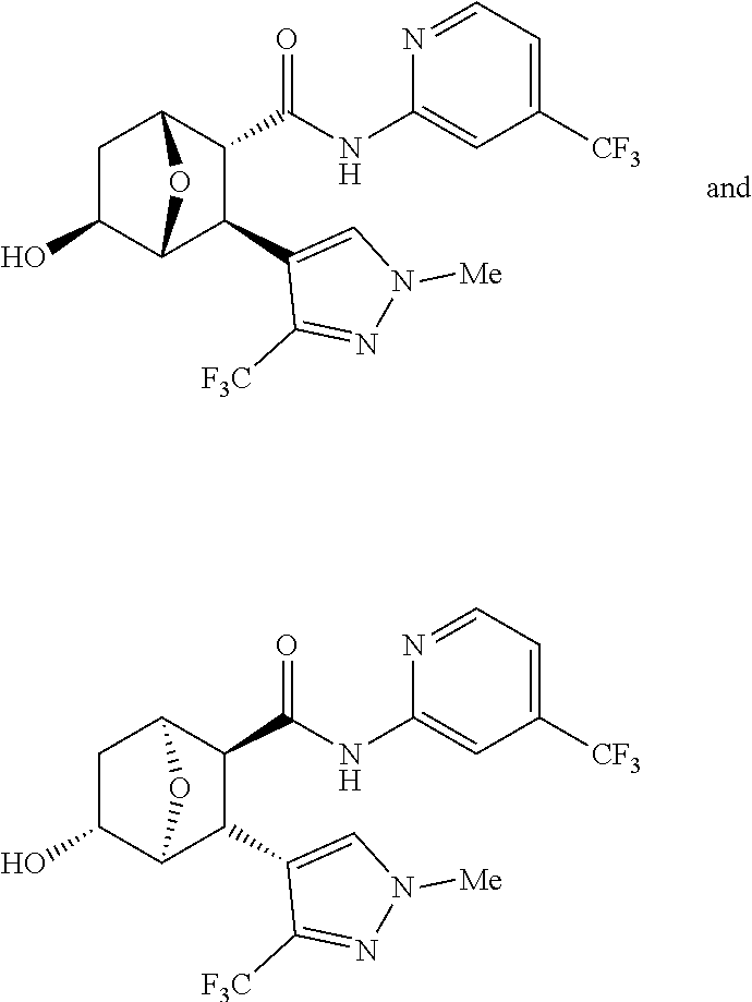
C1C(O)C2C(C3=CN([Me])N=C3[F3C])C(C(NC3=CC([CF3])=CC=N3)=O)C1O2.C1C(O)C2C(C3=CN([Me])N=C3[F3C])C(C(NC3=CC([CF3])=CC=N3)=O)C1O2
